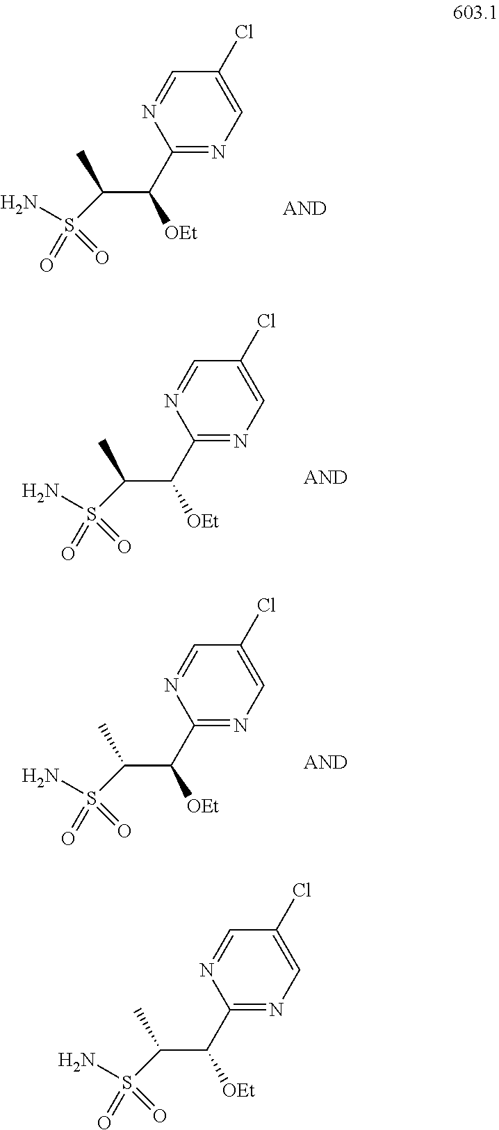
C1(C([OEt])C(C)S(N)(=O)=O)=NC=C(Cl)C=N1.C1(C([OEt])C(C)S(N)(=O)=O)=NC=C(Cl)C=N1.C1(C([OEt])C(C)S(N)(=O)=O)=NC=C(Cl)C=N1.C1(C([OEt])C(C)S(N)(=O)=O)=NC=C(Cl)C=N1
